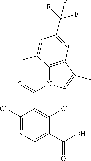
C1(Cl)=NC=C(C(O)=O)C(Cl)=C1C(N1C2=C(C(C)=C1)C=C(C(F)(F)F)C=C2C)=O
